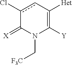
c1(Cl)cC([Het])=C([Y])N(C[CF3])C1=[X]
